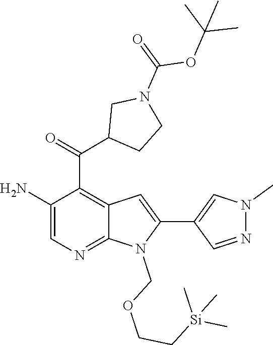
C1(C(=O)C2CCN(C(=O)OC(C)(C)C)C2)=C2C=C(C3=CN(C)N=C3)N(COCC[Si](C)(C)C)C2=NC=C1N
